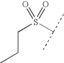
C(S(C(C)C)(=O)=O)CC
